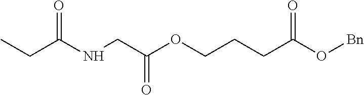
CCC(NCC(OCCCC(O[Bn])=O)=O)=O
